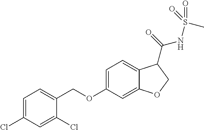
C1=C(Cl)C=C(Cl)C(COC2=CC=C3C(=C2)OCC3C(NS(=O)(C)=O)=O)=C1
